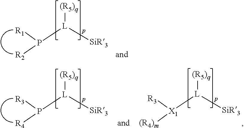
P([L]([SiR3])[(R5)q])([R2])[R1].P([L]([SiR3])[(R5)q])([R4])[R3].[X1]([L]([SiR3])[(R5)q])([(R4)m])[R3]
